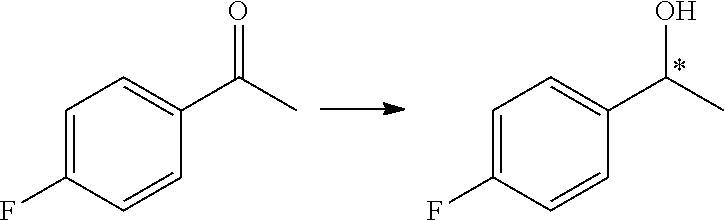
C1=C(F)C=CC(C(C)O)=C1.C1=C(F)C=CC(C(C)=O)=C1
